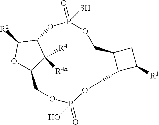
C12C([R2])OC(C1([R4])[R4a])COP(=O)(O)OCC1C(COP(=O)(S)O2)CC1[R1]
